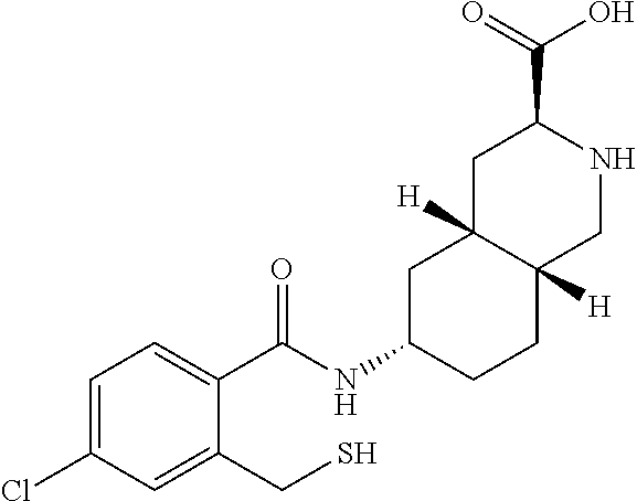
C1=C(Cl)C=C(CS)C(C(NC2CCC3([H])C([H])(C2)CC(C(=O)O)NC3)=O)=C1
